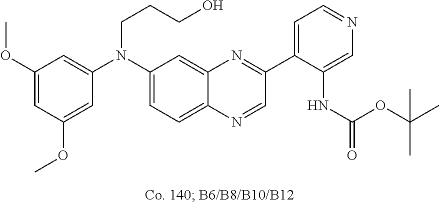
C1(OC)=CC(OC)=CC(N(C2=CC=C3C(=C2)N=C(C2=CC=NC=C2NC(=O)OC(C)(C)C)C=N3)CCCO)=C1
